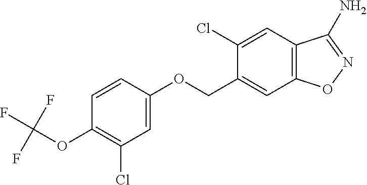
C1(Cl)=CC2=C(C=C1COC1=CC(Cl)=C(OC(F)(F)F)C=C1)ON=C2N
